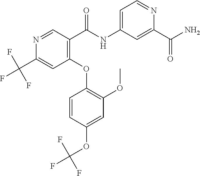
C1=CC(OC(F)(F)F)=CC(OC)=C1OC1=C(C(=O)NC2=CC=NC(C(=O)N)=C2)C=NC(C(F)(F)F)=C1
